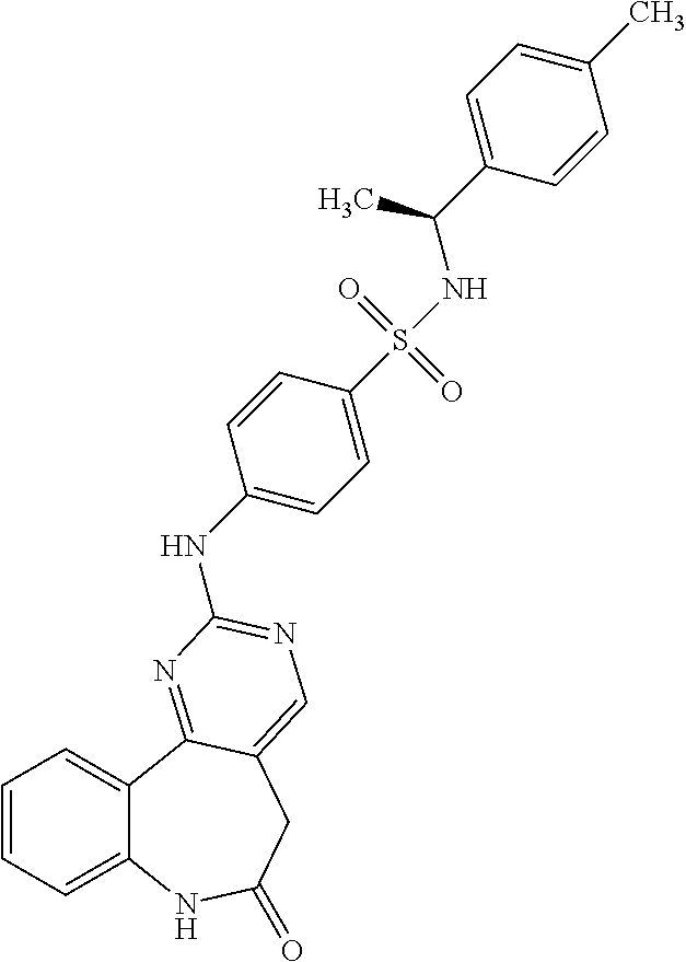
C1=CC=C2C(=C1)C1=NC(NC3=CC=C(S(NC(C4=CC=C(C)C=C4)C)(=O)=O)C=C3)=NC=C1CC(=O)N2
